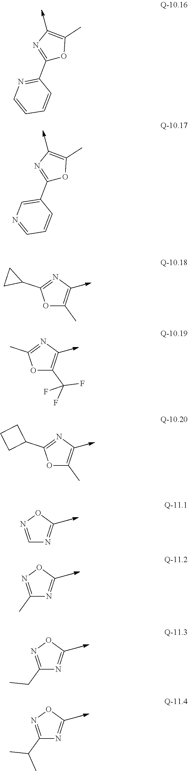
C1(C2=NC=CC=C2)=NC=C(C)O1.C1(C2=CN=CC=C2)=NC=C(C)O1.O1C(C)=CN=C1C1CC1.O1C(C(F)(F)F)=CN=C1C.O1C(C)=CN=C1C1CCC1.C1=NOC=N1.C1(C)=NOC=N1.C1(CC)=NOC=N1.C1(C(C)C)=NOC=N1
